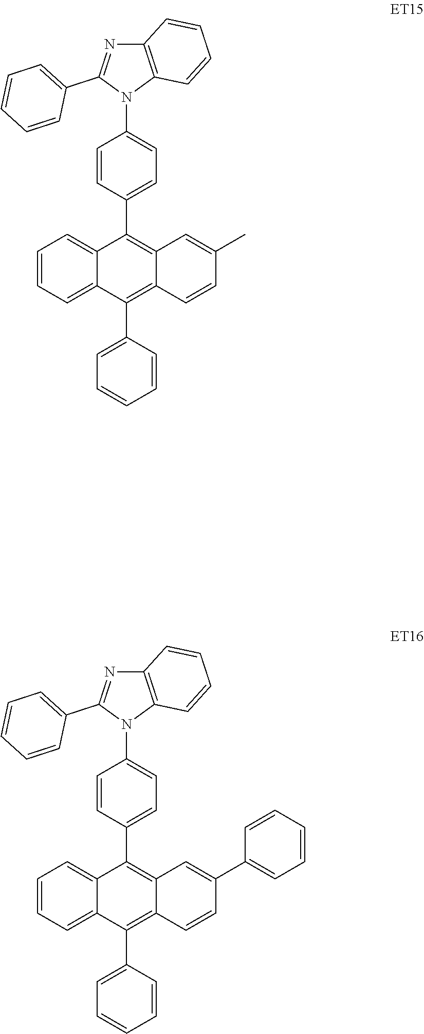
C1=CC=C2C(=C1)C(C1=CC=C(N3C4=C(N=C3C3=CC=CC=C3)C=CC=C4)C=C1)=C1C(=C2C2=CC=CC=C2)C=CC(C2=CC=CC=C2)=C1.C1=CC=C2C(=C1)C(C1=CC=C(N3C4=C(N=C3C3=CC=CC=C3)C=CC=C4)C=C1)=C1C(=C2C2=CC=CC=C2)C=CC(C)=C1
